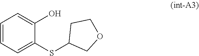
C1=CC=C(SC2COCC2)C(O)=C1
